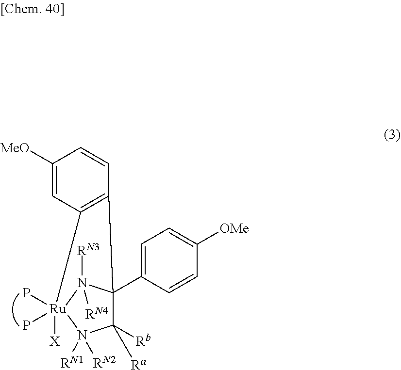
C1([MeO])=CC2=C(C=C1)C1(C3=CC=C([OMe])C=C3)C([Rb])([Ra])N([RN1])([RN2])[Ru]2([X])(P)(P)N1([RN3])[RN4]
